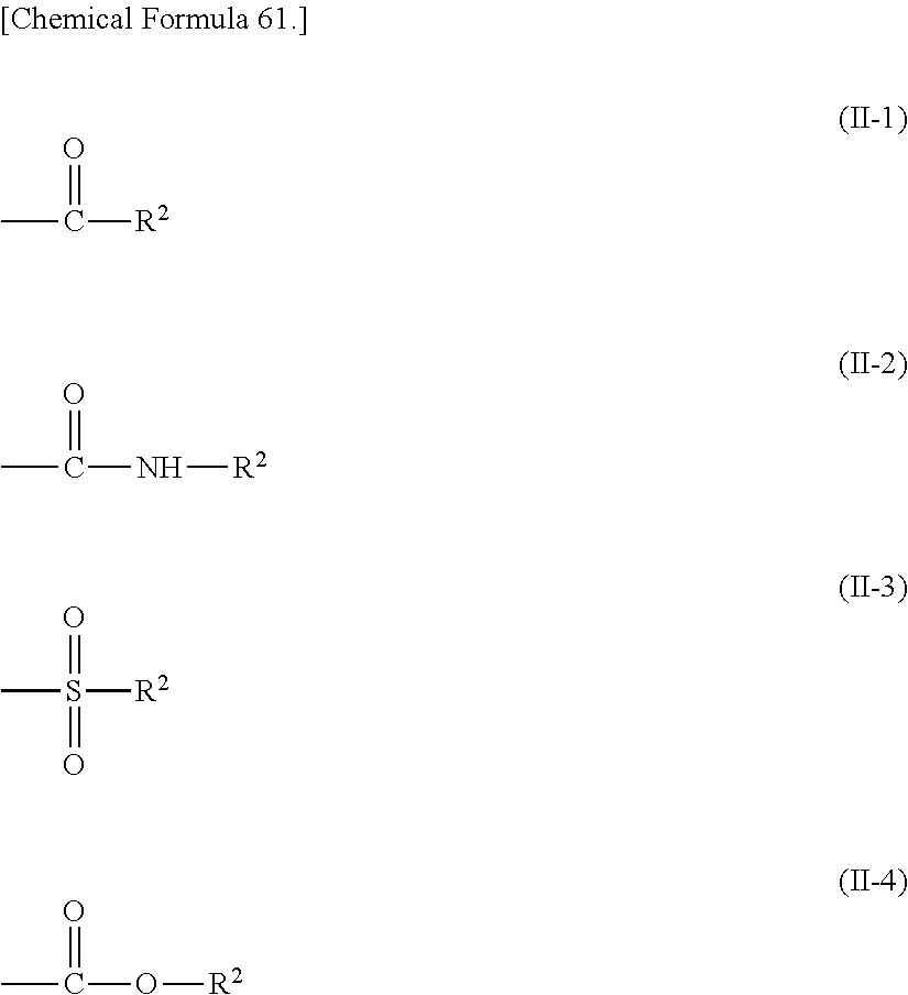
CC(=O)[R2].CC(=O)N[R2].CS(=O)([R2])=O.CC(=O)O[R2]
